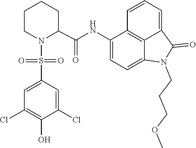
C1=C2C(=O)N(CCCOC)C3=CC=C(NC(C4CCCCN4S(=O)(C4=CC(Cl)=C(O)C(Cl)=C4)=O)=O)C(=C23)C=C1
